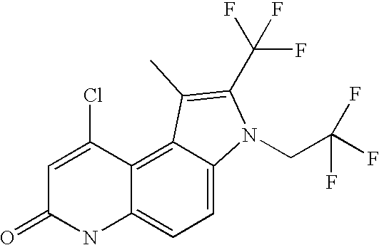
C12=CC=C3C(=C1C(Cl)=CC(=O)N2)C(C)=C(C(F)(F)F)N3CC(F)(F)F
